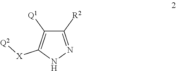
C1([Q1])=C([X][Q2])NN=C1[R2]
